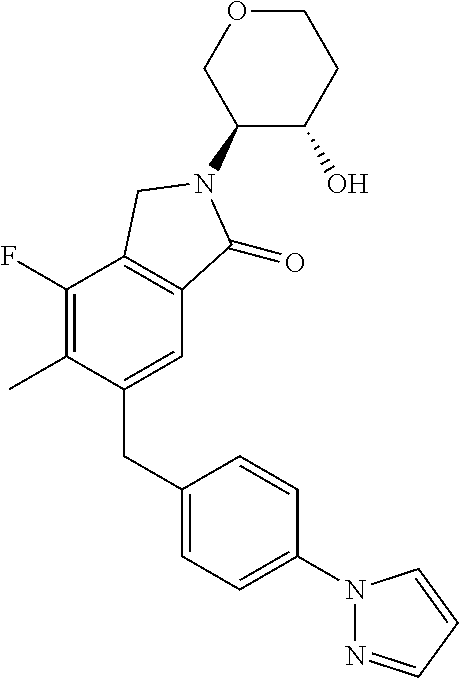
C1(CC2=CC=C(N3N=CC=C3)C=C2)=CC2=C(C(F)=C1C)CN(C1C(O)CCOC1)C2=O
